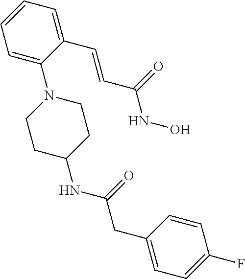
C1=C(N2CCC(NC(CC3=CC=C(F)C=C3)=O)CC2)C(C=CC(NO)=O)=CC=C1
